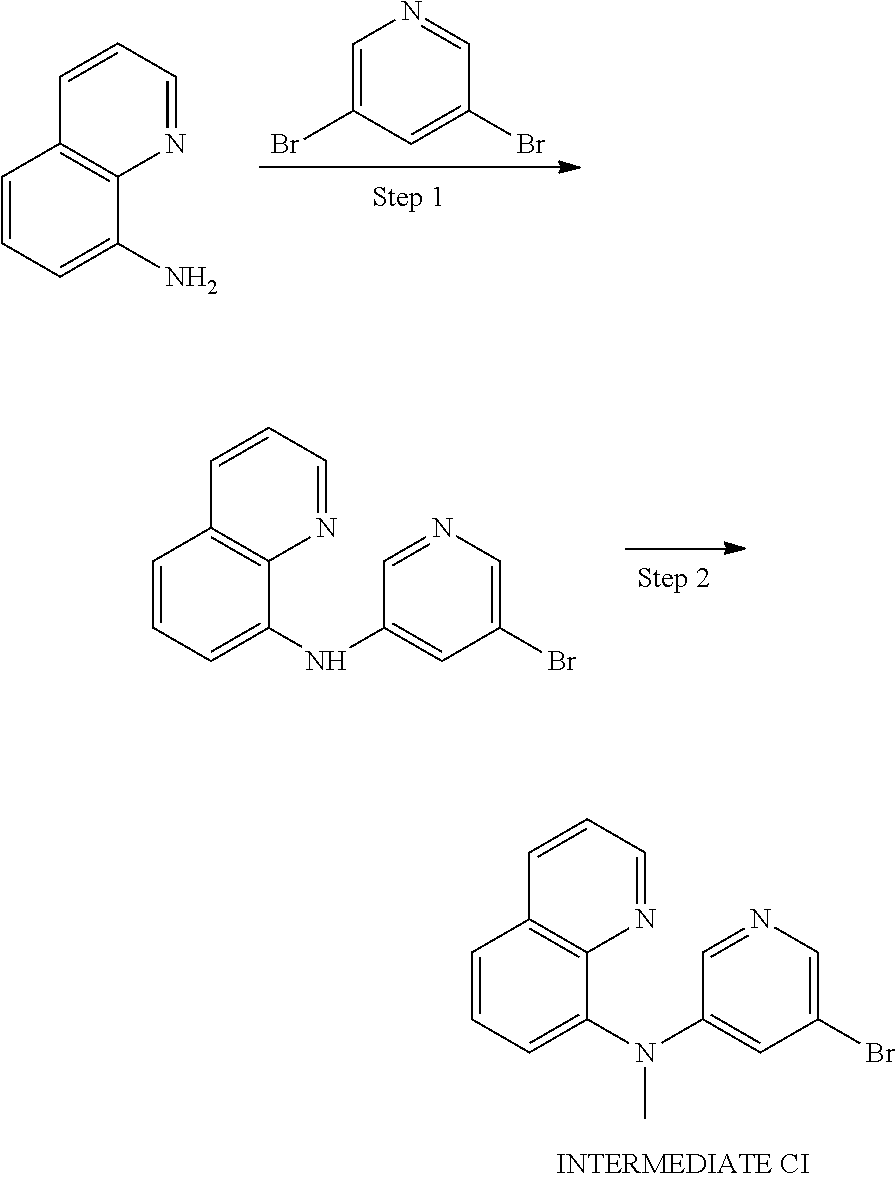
C1=CC=C(N(C2=CC(Br)=CN=C2)C)C2=C1C=CC=N2.C1=C(Br)C=C(Br)C=N1.C1=CC=C(N)C2=C1C=CC=N2.C1=CC=C(NC2=CC(Br)=CN=C2)C2=C1C=CC=N2
